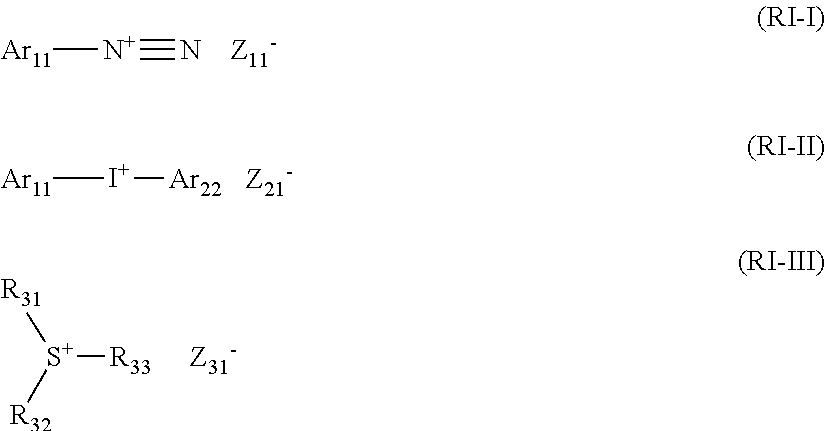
[Ar11][N+]#N.[Z11-].[Ar11][I+][Ar22].[Z21-].[S+]([R33])([R32])[R31].[Z31-]
